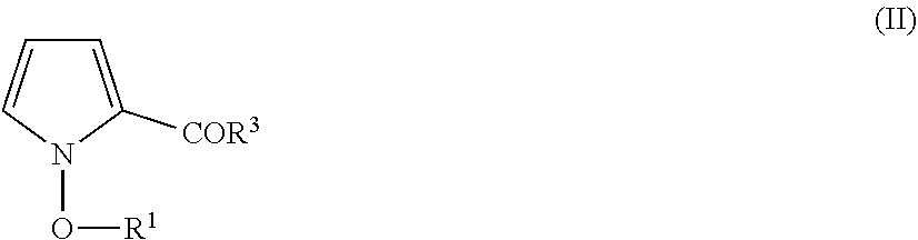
C1=C([COR3])N(O[R1])C=C1
